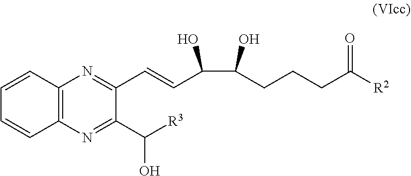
OC(CCCC([R2])=O)C(C=CC1=NC2=C(N=C1C([R3])O)C=CC=C2)O
